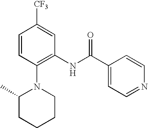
C1=CC(N2C(C)CCCC2)=C(NC(C2=CC=NC=C2)=O)C=C1[CF3]
